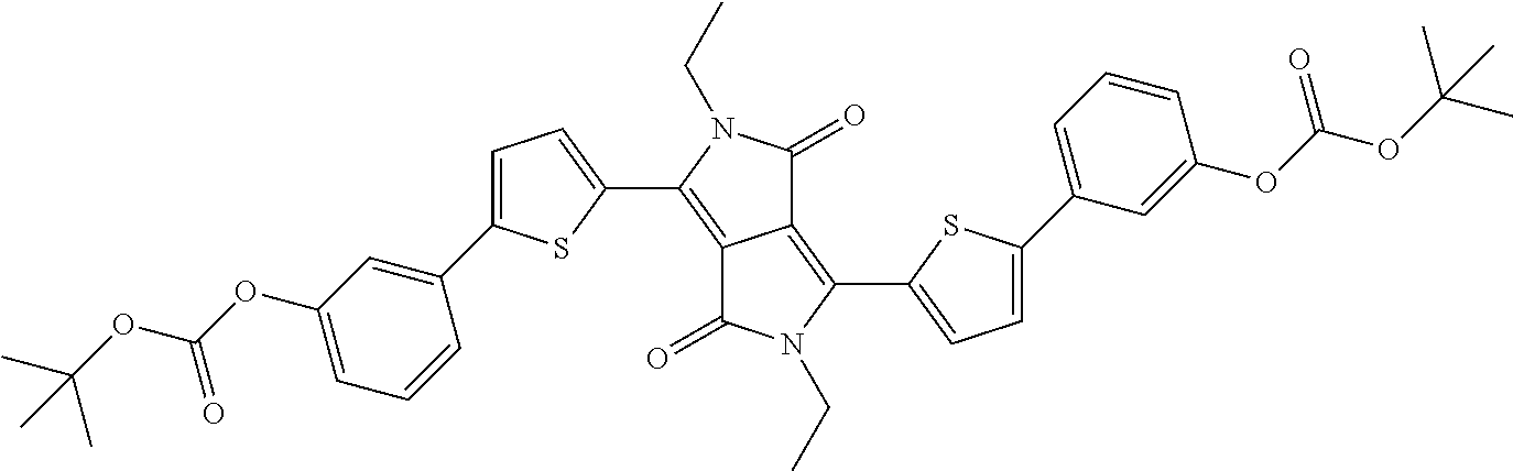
C12=C(C3=CC=C(C4=CC=CC(OC(=O)OC(C)(C)C)=C4)S3)N(CC)C(=O)C1=C(C1=CC=C(C3=CC(OC(=O)OC(C)(C)C)=CC=C3)S1)N(CC)C2=O
